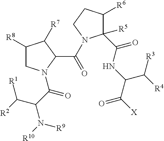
C1([R8])CN(C(C(C([R2])[R1])N([R9])[R10])=O)C(C(=O)N2C([R5])(C(NC(C([X])=O)C([R4])[R3])=O)C([R6])CC2)C1[R7]
